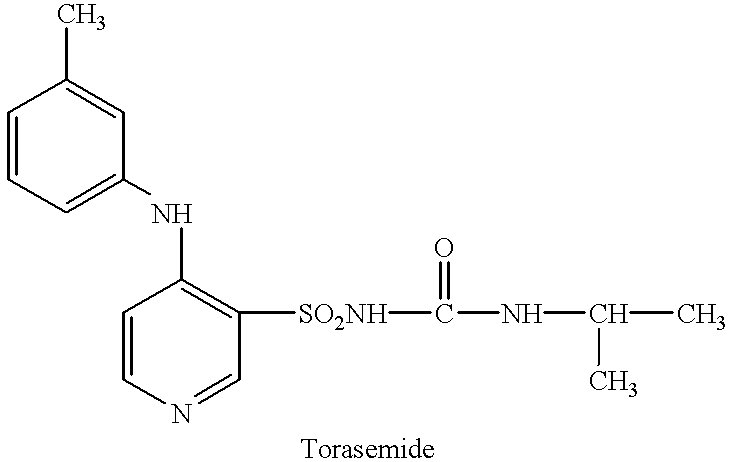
C1=CC=C(NC2=C([SO2NH]C(NC(C)C)=O)C=NC=C2)C=C1C
